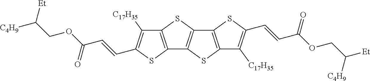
C12=C(SC3=C1SC1=C3SC(C=CC(OCC([Et])[C4H9])=O)=C1[C17H35])C([C17H35])=C(C=CC(=O)OCC([C4H9])[Et])S2
